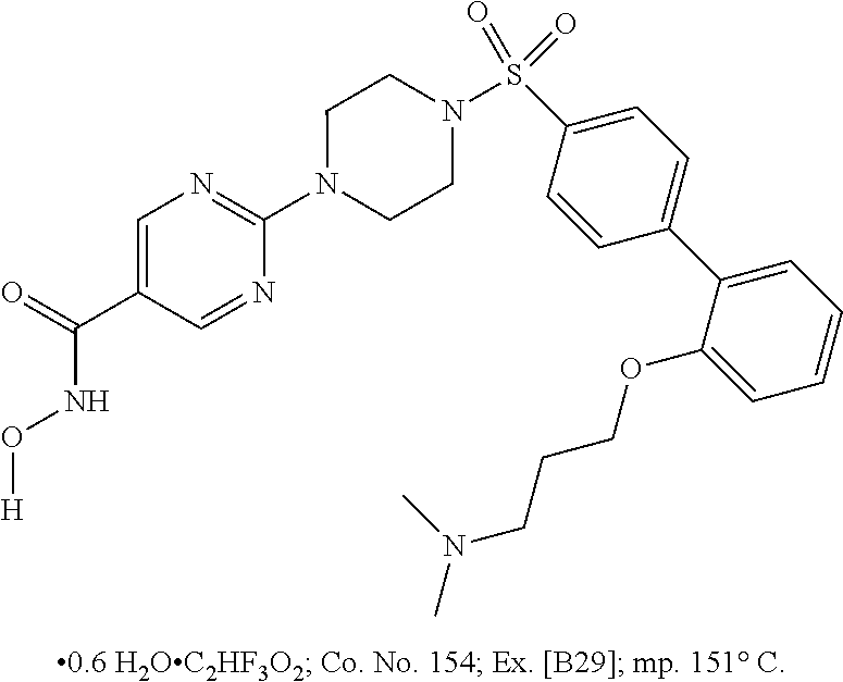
N1(C2=NC=C(C(NO[H])=O)C=N2)CCN(S(C2=CC=C(C3=CC=CC=C3OCCCN(C)C)C=C2)(=O)=O)CC1
